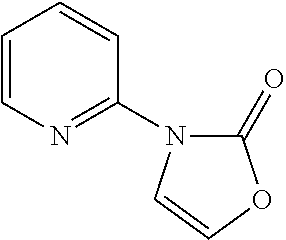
C1=CN=C(N2C(=O)OC=C2)C=C1
